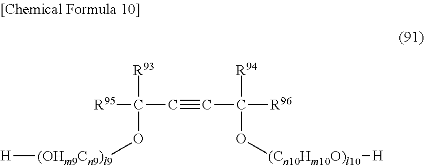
[R93]C(C#CC([R94])([R96])O[(Cn10Hm10O)l10][H])([R95])O[(OHm9Cn9)l9][H]
